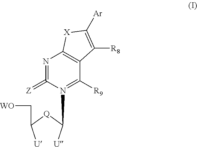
N1=C(=[Z])N(C([U])[Q]C([U])C[WO])=C([R9])C2=C1[X]C([Ar])=C2[R8]
